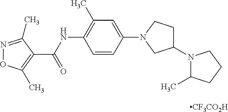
[CF3CO2H].C1=CC(N2CCC(N3C(C)CCC3)C2)=CC(C)=C1NC(=O)C1=C(C)ON=C1C
